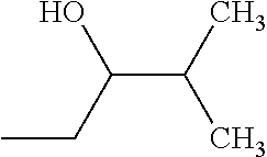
C(C(C)C)(CC)O
